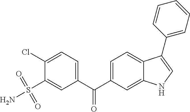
C1(C(C2=CC=C3C(=C2)NC=C3C2=CC=CC=C2)=O)=CC=C(Cl)C(S(N)(=O)=O)=C1
